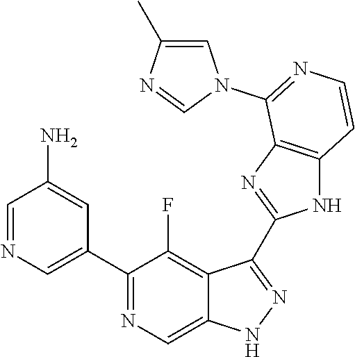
C1=NC=C(C2=NC=C3C(=C2F)C(C2=NC4=C(N2)C=CN=C4N2C=C(C)N=C2)=NN3)C=C1N
